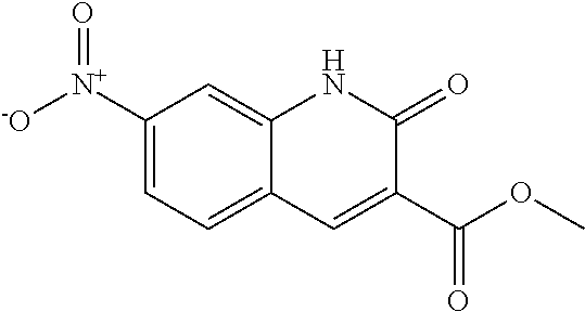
C12=CC([N+]([-O])=O)=CC=C1C=C(C(OC)=O)C(=O)N2
